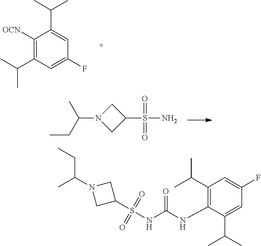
C1([OCN])=C(C(C)C)C=C(F)C=C1C(C)C.C1(S(N)(=O)=O)CN(C(CC)C)C1.C1(C(C)C)=C(NC(NS(C2CN(C(C)CC)C2)(=O)=O)=O)C(C(C)C)=CC(F)=C1
